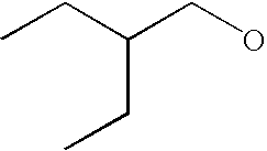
CCC(CC)CO
